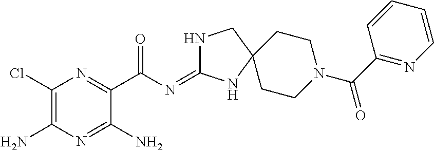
C1(Cl)=C(N)N=C(N)C(C(N=C2NCC3(N2)CCN(C(C2=NC=CC=C2)=O)CC3)=O)=N1
